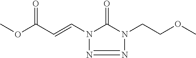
N1=NN(C=CC(OC)=O)C(=O)N1CCOC
